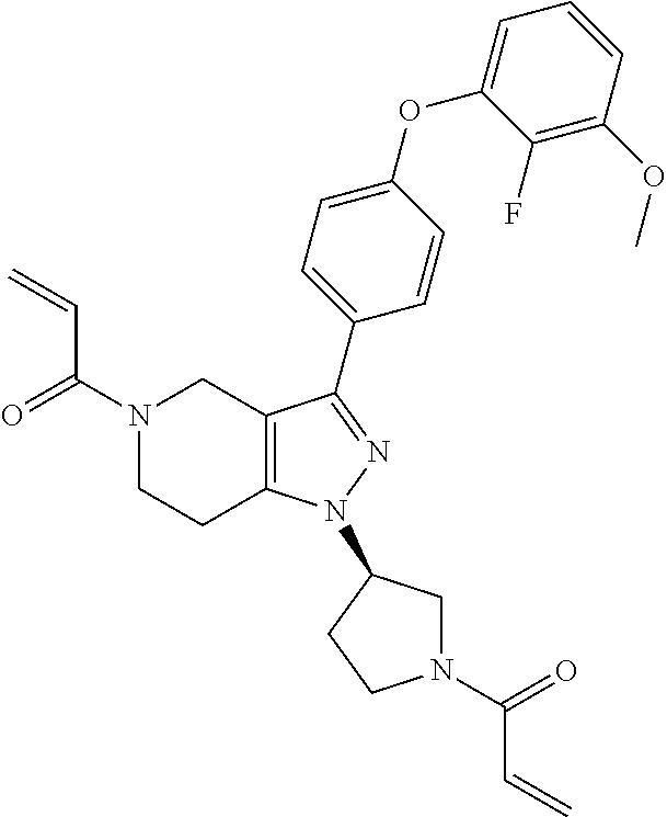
N1(C(=O)C=C)CCC2=C(C1)C(C1=CC=C(OC3=CC=CC(OC)=C3F)C=C1)=NN2C1CN(C(=O)C=C)CC1
